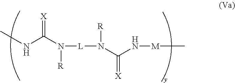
CNC(N([R])[L]N(C(N[M]C)=[X])[R])=[X]
